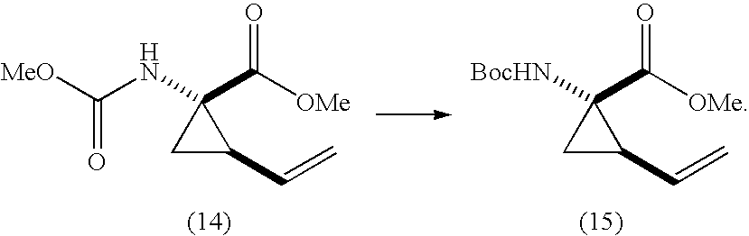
C1C(C=C)C1(C([OMe])=O)[BocHN].C1C(C=C)C1(C([OMe])=O)NC([MeO])=O
